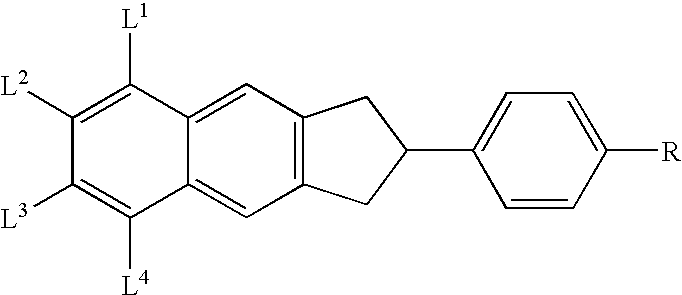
C1([L2])=C([L1])C2=CC3=C(C=C2C([L4])=C1[L3])CC(C1=CC=C([R])C=C1)C3
